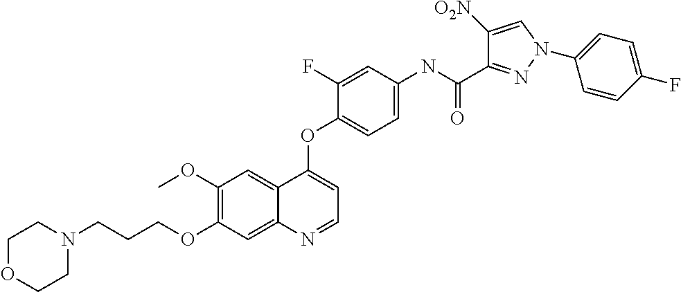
C1(OC)=C(OCCCN2CCOCC2)C=C2C(=C1)C(OC1=CC=C(NC(C3=NN(C4=CC=C(F)C=C4)C=C3[O2N])=O)C=C1F)=CC=N2
